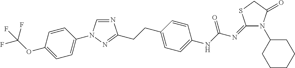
N1=CN(C2=CC=C(OC(F)(F)F)C=C2)N=C1CCC1=CC=C(NC(N=C2N(C3CCCCC3)C(=O)CS2)=O)C=C1
